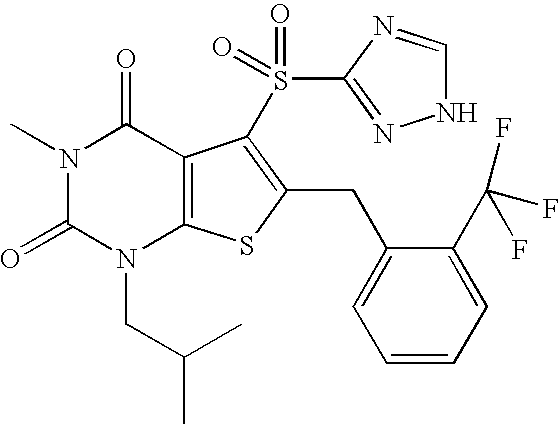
N1(C)C(=O)N(CC(C)C)C2=C(C1=O)C(S(C1=NNC=N1)(=O)=O)=C(CC1=CC=CC=C1C(F)(F)F)S2
